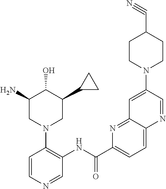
C1(N)CN(C2=C(NC(C3=CC=C4C(=N3)C=C(N3CCC(C#N)CC3)C=N4)=O)C=NC=C2)CC(C2CC2)C1O
